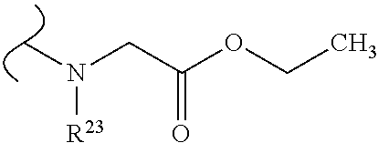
CN(CC(OCC)=O)[R23]
